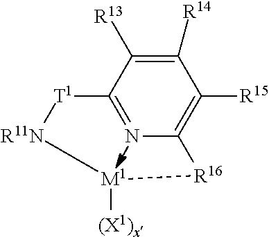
C1([R14])=C([R13])C2=NC(=C1[R15])[R16][M1]([(X1)x])[R11N][T1]2
